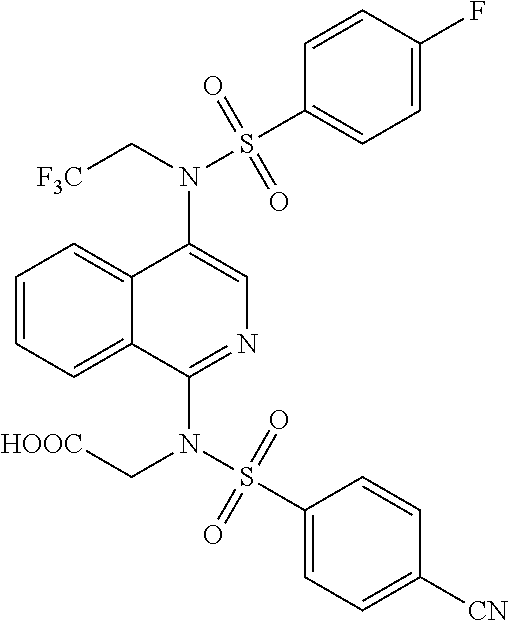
N(C1=CN=C(N(S(C2=CC=C([CN])C=C2)(=O)=O)C[HOOC])C2=CC=CC=C12)(C[F3C])S(C1=CC=C(F)C=C1)(=O)=O
